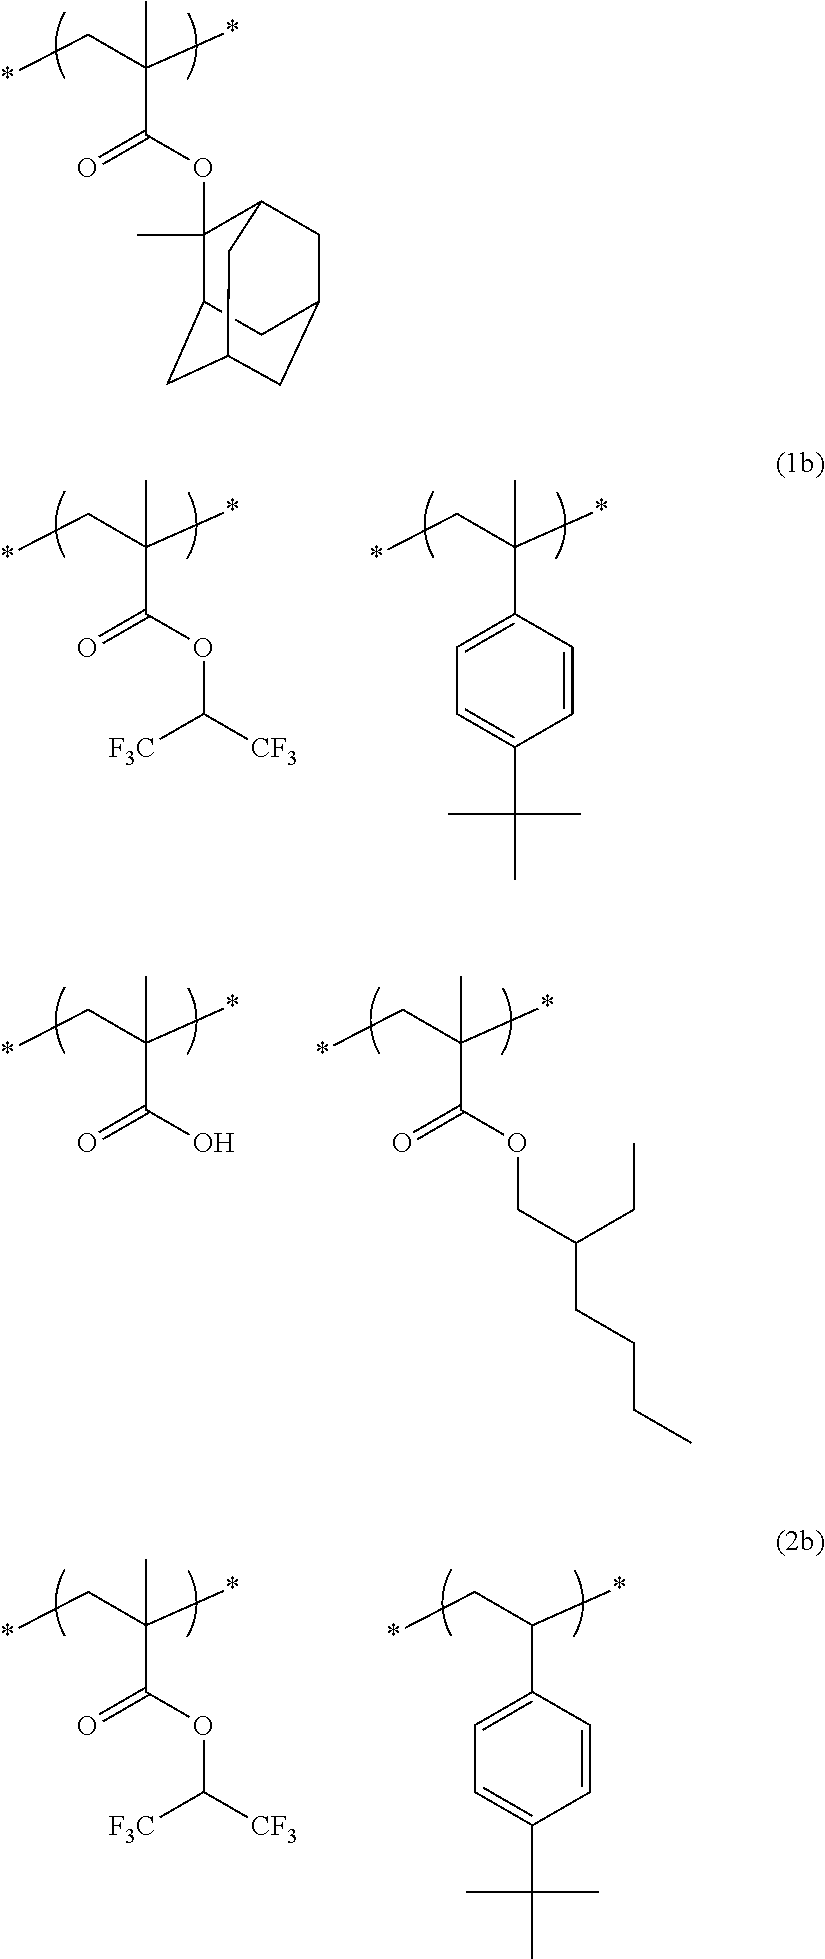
CC(C*)(*)C(=O)OC1(C)C2CC3CC(CC1C3)C2.CC(C*)(*)C(=O)OC([F3C])[CF3].CC(C*)(*)C1=CC=C(C(C)(C)C)C=C1.CC(C*)(*)C(=O)O.CC(C*)(*)C(=O)OCC(CC)CCCC.CC(C*)(*)C(=O)OC([F3C])[CF3].C(C*)(*)C1=CC=C(C(C)(C)C)C=C1
